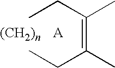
CCC(=C(CC)C)C
